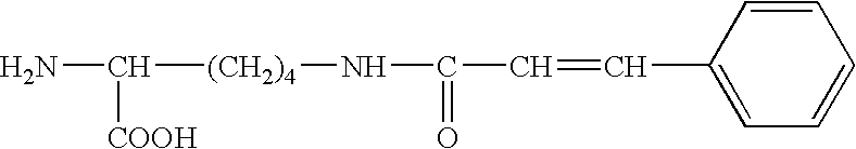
NC([(CH2)4]NC(C=CC1=CC=CC=C1)=O)[COOH]
